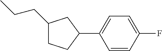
C1(CCC)CCC(C2=CC=C(F)C=C2)C1
